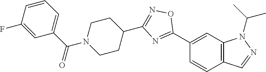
C1(C2=NC(C3CCN(C(C4=CC=CC(F)=C4)=O)CC3)=NO2)=CC2=C(C=C1)C=NN2C(C)C
